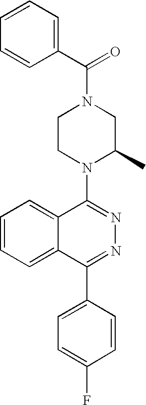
C(N1CCN(C2=NN=C(C3=CC=C(F)C=C3)C3=CC=CC=C23)C(C)C1)(=O)C1=CC=CC=C1
